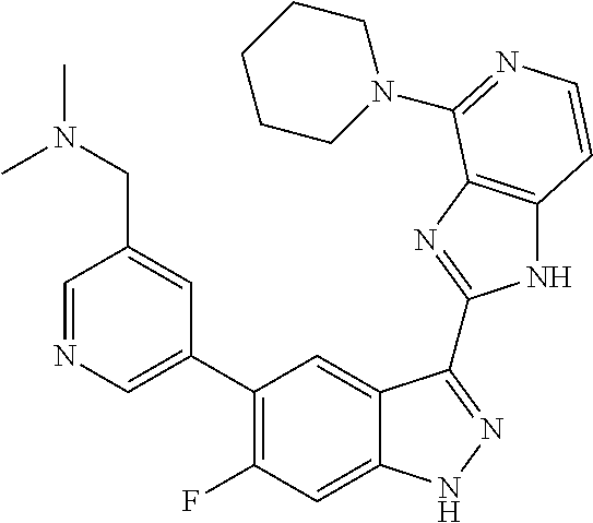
C1=C(C2=C(F)C=C3C(=C2)C(C2=NC4=C(N2)C=CN=C4N2CCCCC2)=NN3)C=C(CN(C)C)C=N1
